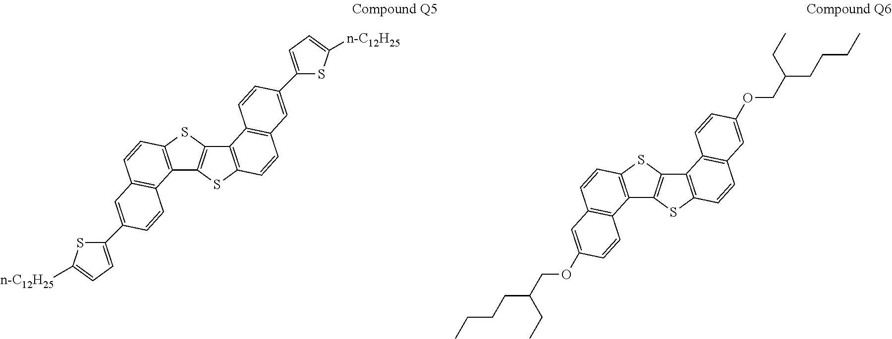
C12=C(SC3=C1C1=C(C=C3)C=C(C3=CC=C([n-C12H25])S3)C=C1)C1=C(S2)C=CC2=C1C=CC(C1=CC=C([n-C12H25])S1)=C2.C12=C(SC3=C1C1=C(C=C3)C=C(OCC(CCCC)CC)C=C1)C1=C(S2)C=CC2=C1C=CC(OCC(CCCC)CC)=C2
